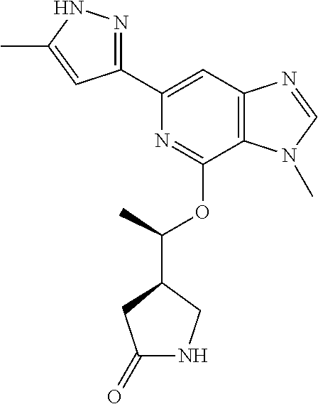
C1(C2=CC3=C(C(OC(C)C4CNC(=O)C4)=N2)N(C)C=N3)=NNC(C)=C1
